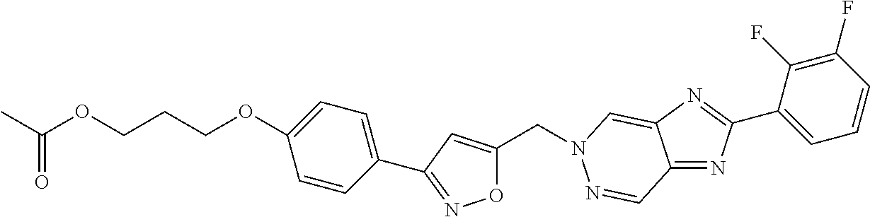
C(C1=CC(C2=CC=C(OCCCOC(C)=O)C=C2)=NO1)N1C=C2C(=NC(C3=CC=CC(F)=C3F)=N2)C=N1
